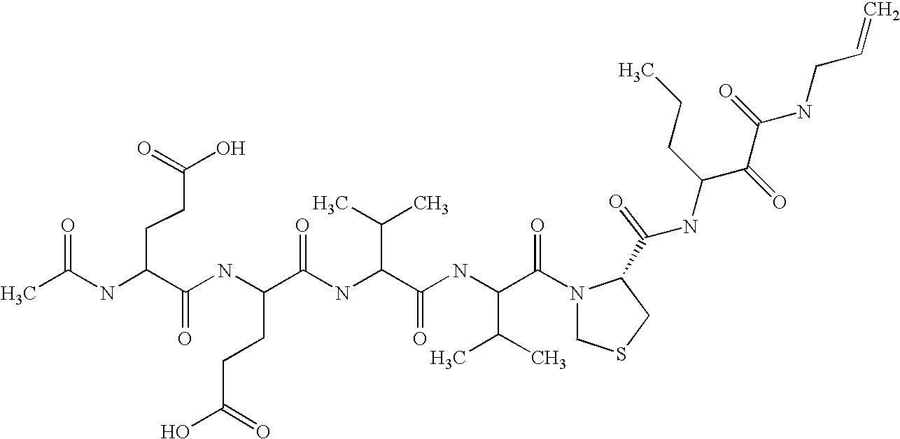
CC(NC(C(NC(C(NC(C(C)C)C(=O)NC(C(C)C)C(=O)N1CSCC1C(NC(C(C(NCC=C)=O)=O)CCC)=O)=O)CCC(=O)O)=O)CCC(O)=O)=O
